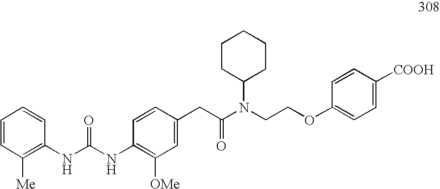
O(CCN(C(CC1=CC([OMe])=C(NC(=O)NC2=C([Me])C=CC=C2)C=C1)=O)C1CCCCC1)C1=CC=C([COOH])C=C1
